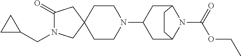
C1(=O)N(CC2CC2)CC2(C1)CCN(C1CC3N(C(OCC)=O)C(C1)CC3)CC2
